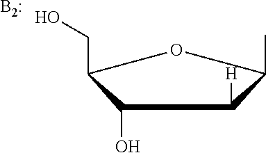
C1(O)C(CO)OC(C)C1[H].[B2:]
